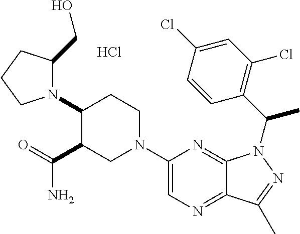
N1(C2C(C(N)=O)CN(C3=CN=C4C(=N3)N(C(C3=C(Cl)C=C(Cl)C=C3)C)N=C4C)CC2)C(CO)CCC1.Cl
